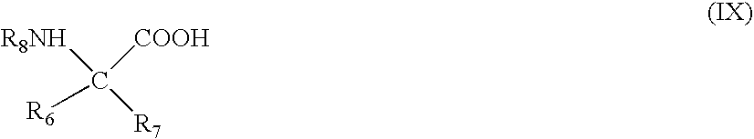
[R8NH]C([COOH])([R7])[R6]
